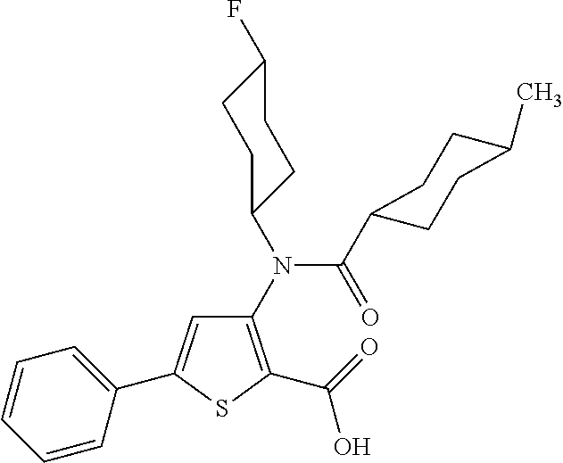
C1(N(C(=O)C2CCC(C)CC2)C2CCC(F)CC2)=C(C(=O)O)SC(C2=CC=CC=C2)=C1
